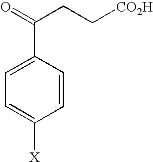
C1=CC(C(=O)CC[CO2H])=CC=C1[X]
